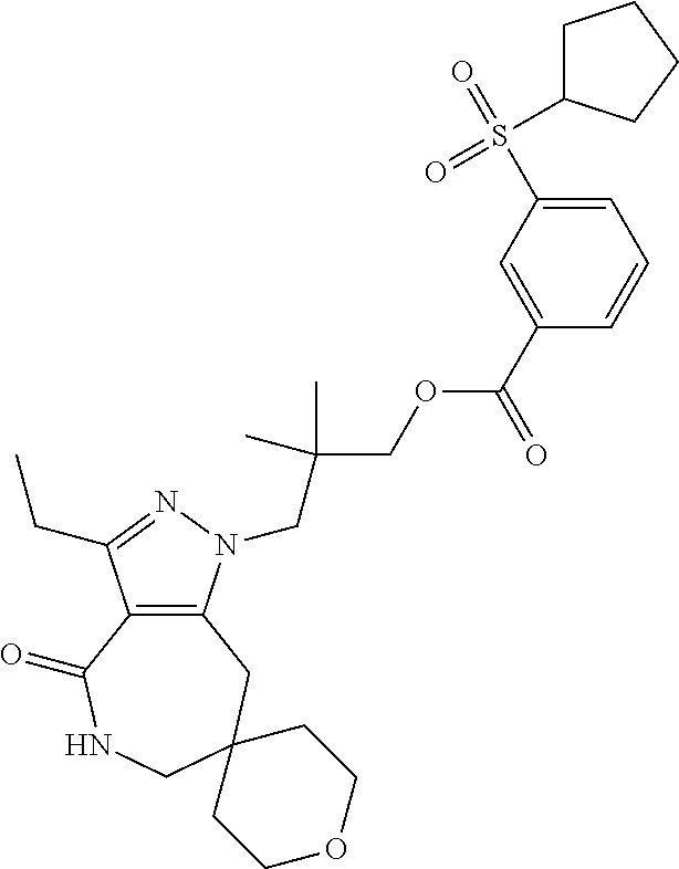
C12=C(CC3(CNC1=O)CCOCC3)N(CC(COC(C1=CC(S(=O)(C3CCCC3)=O)=CC=C1)=O)(C)C)N=C2CC
